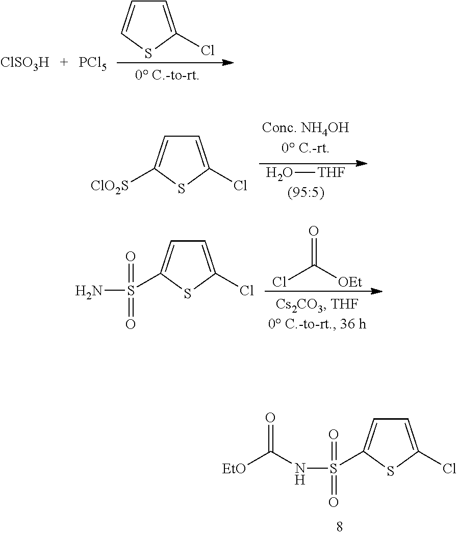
O[THF].C1=C(Cl)SC([ClO2S])=C1.C1=C(Cl)SC=C1.[ClSO3H].[PCl5].ClC([OEt])=O.C1=C(Cl)SC(S(N)(=O)=O)=C1.C1=C(Cl)SC(S(NC([EtO])=O)(=O)=O)=C1
